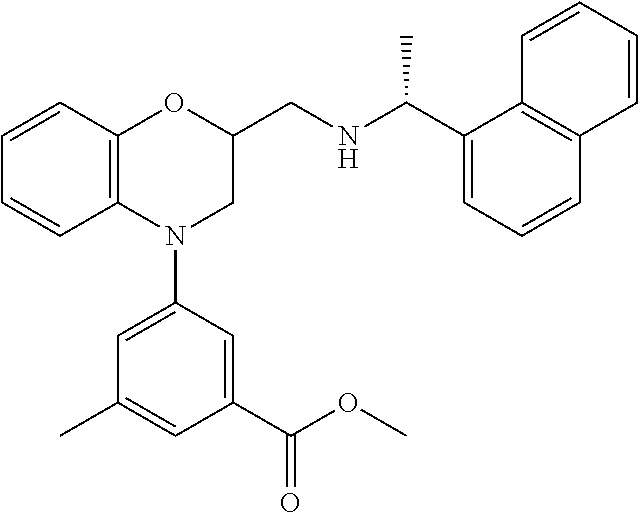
C1=CC2=C(C=C1)N(C1=CC(C)=CC(C(OC)=O)=C1)CC(CNC(C1=CC=CC3=C1C=CC=C3)C)O2
